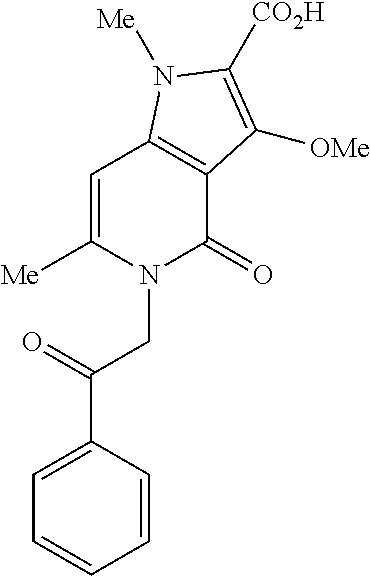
N1(CC(C2=CC=CC=C2)=O)C(=O)C2=C(C=C1[Me])N([Me])C([CO2H])=C2[OMe]
